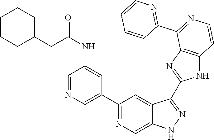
C1(C2=NC=C3C(=C2)C(C2=NC4=C(N2)C=CN=C4C2=NC=CC=C2)=NN3)=CN=CC(NC(CC2CCCCC2)=O)=C1
